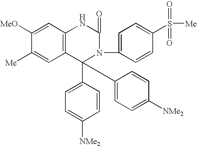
C1([MeO])=CC2=C(C=C1[Me])C(C1=CC=C([NMe2])C=C1)(C1=CC=C([NMe2])C=C1)N(C1=CC=C(S([Me])(=O)=O)C=C1)C(=O)N2
